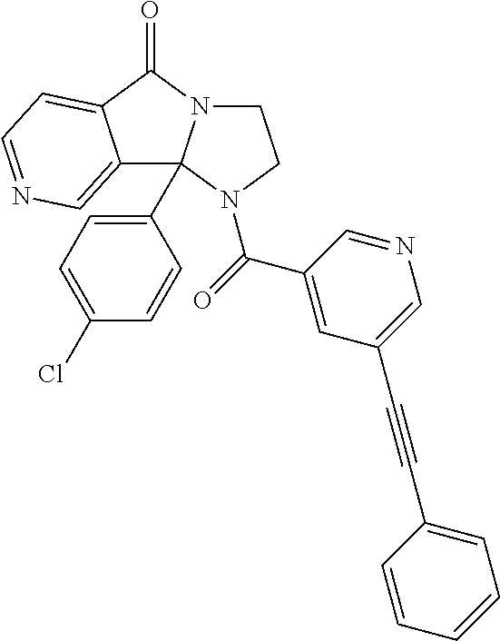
C1CN(C(C2=CC(C#CC3=CC=CC=C3)=CN=C2)=O)C2(C3=CC=C(Cl)C=C3)C3=CN=CC=C3C(=O)N12
